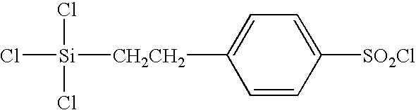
C1=CC([SO2Cl])=CC=C1[CH2CH2][Si](Cl)(Cl)Cl
